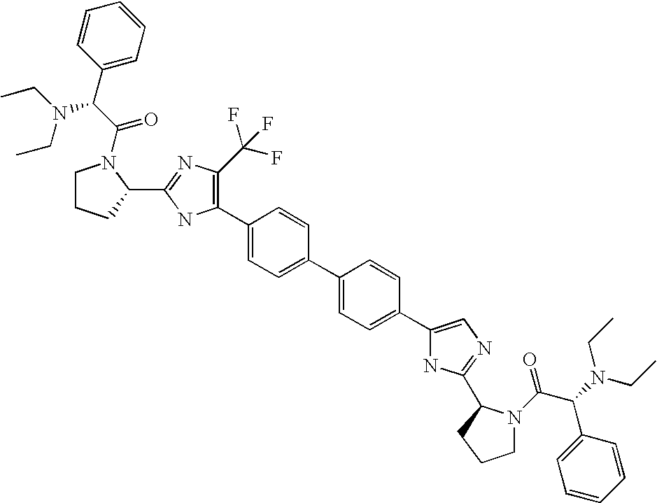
C1(C2=C(C(F)(F)F)N=C(C3N(C(C(C4=CC=CC=C4)N(CC)CC)=O)CCC3)N2)=CC=C(C2=CC=C(C3=CN=C(C4N(C(C(N(CC)CC)C5=CC=CC=C5)=O)CCC4)N3)C=C2)C=C1
